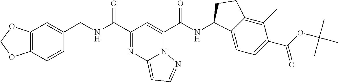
C12=C(C=CC(CNC(=O)C3=NC4=CC=NN4C(C(=O)NC4C5=CC=C(C(=O)OC(C)(C)C)C(C)=C5CC4)=C3)=C1)OCO2
